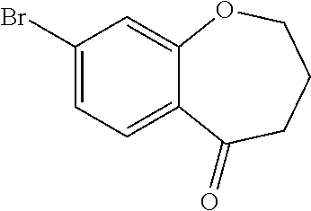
C1(Br)=CC=C2C(=C1)OCCCC2=O
